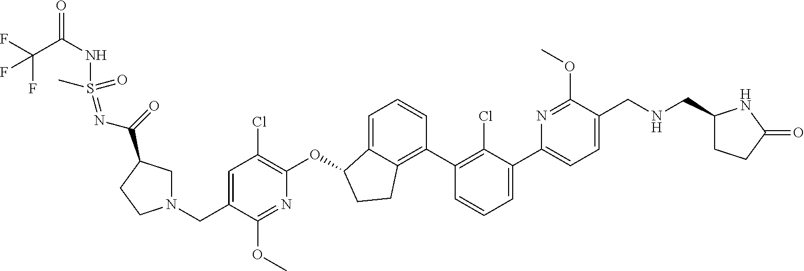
C1=C(C2=CC=CC(C3=C4C(=CC=C3)C(OC3=C(Cl)C=C(CN5CC(C(=O)N=S(=O)(C)NC(C(F)(F)F)=O)CC5)C(OC)=N3)CC4)=C2Cl)N=C(OC)C(CNCC2CCC(=O)N2)=C1
